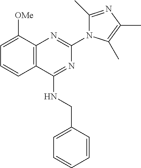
C12=C(C([OMe])=CC=C1)N=C(N1C(C)=NC(C)=C1C)N=C2NCC1=CC=CC=C1
